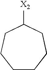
[X2]C1CCCCCC1
